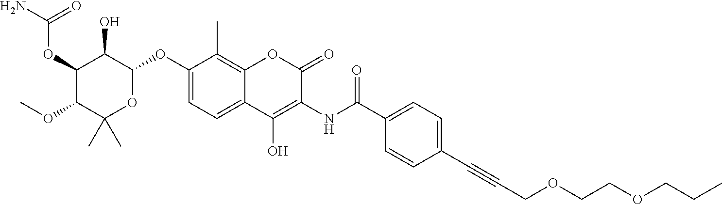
O(C1C(C)(C)OC(OC2=CC=C3C(=C2C)OC(=O)C(NC(=O)C2=CC=C(C#CCOCCOCCC)C=C2)=C3O)C(O)C1OC(=O)N)C
